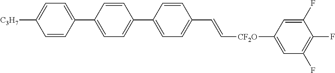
C1=CC(C2=CC=C([C3H7])C=C2)=CC=C1C1=CC=C(C=C[CF2O]C2=CC(F)=C(F)C(F)=C2)C=C1
